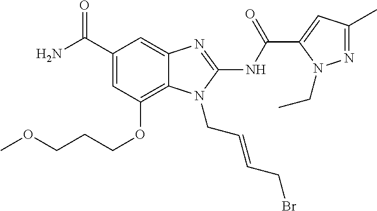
C1(C(N)=O)=CC(OCCCOC)=C2C(=C1)N=C(NC(C1=CC(C)=NN1CC)=O)N2CC=CCBr
